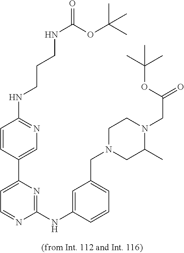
C1(NC2=CC(CN3CC(C)N(CC(=O)OC(C)(C)C)CC3)=CC=C2)=NC(C2=CN=C(NCCCNC(=O)OC(C)(C)C)C=C2)=CC=N1
